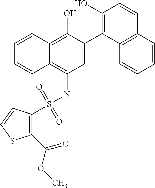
C1=C(C2=C(O)C=CC3=C2C=CC=C3)C(O)=C2C(=C1NS(=O)(=O)C1=C(C(OC)=O)SC=C1)C=CC=C2
